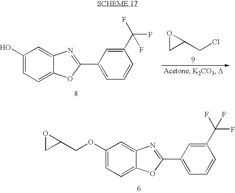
C1(O)=CC=C2C(=C1)N=C(C1=CC=CC(C(F)(F)F)=C1)O2.C1(CCl)OC1.C1(OCC2OC2)=CC=C2C(=C1)N=C(C1=CC=CC(C(F)(F)F)=C1)O2
